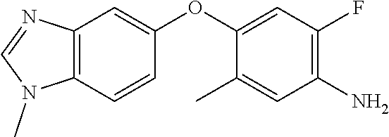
N1(C)C=NC2=C1C=CC(OC1=CC(F)=C(N)C=C1C)=C2
